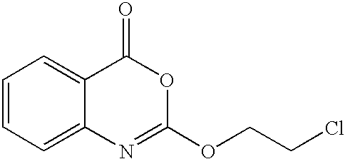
C1=CC=C2C(=C1)C(=O)OC(OCCCl)=N2
